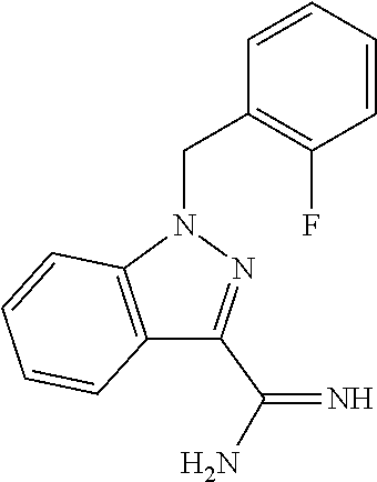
C12=C(N(CC3=C(F)C=CC=C3)N=C1C(N)=N)C=CC=C2
